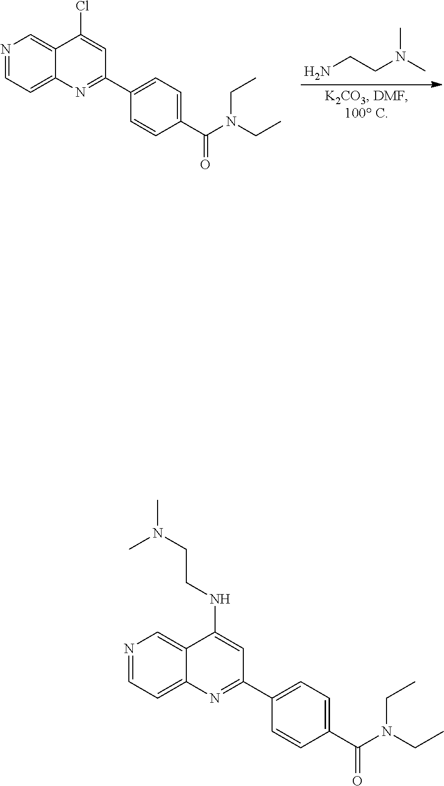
C12=CN=CC=C1N=C(C1=CC=C(C(N(CC)CC)=O)C=C1)C=C2Cl.C(CN(C)C)N.C12=CN=CC=C1N=C(C1=CC=C(C(N(CC)CC)=O)C=C1)C=C2NCCN(C)C
